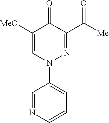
C1([MeO])=CN(C2=CC=CN=C2)N=C(C([Me])=O)C1=O
